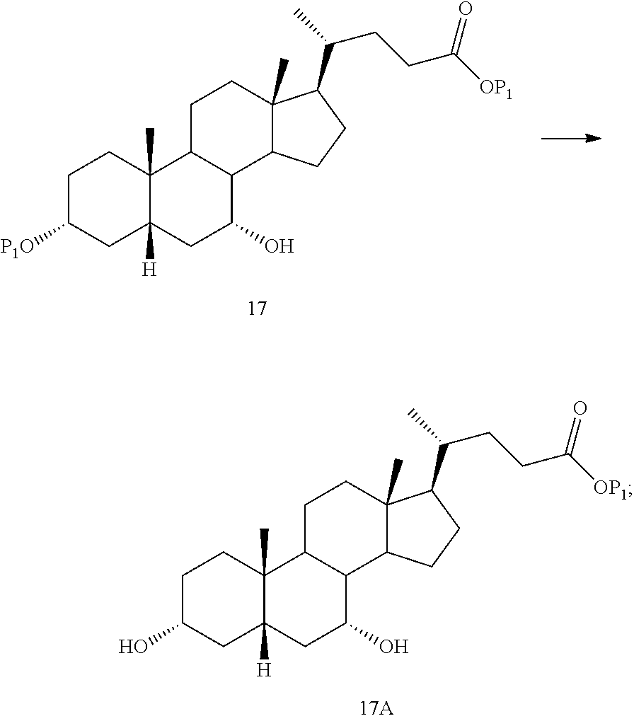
C1C(O)CC2([H])C(C)(C1)C1C(C(O)C2)C2C(C)(CC1)C(C(CCC([OP1])=O)C)CC2.C1C([P1O])CC2([H])C(C)(C1)C1C(C(O)C2)C2C(C)(CC1)C(C(CCC([OP1])=O)C)CC2
